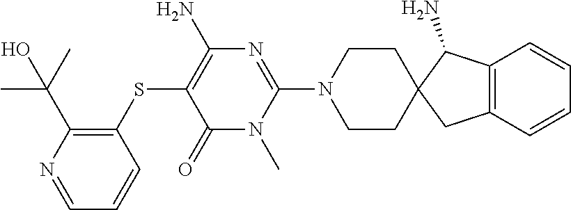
C1=CC=CC2=C1C(N)C1(C2)CCN(C2=NC(N)=C(SC3=C(C(C)(O)C)N=CC=C3)C(=O)N2C)CC1
